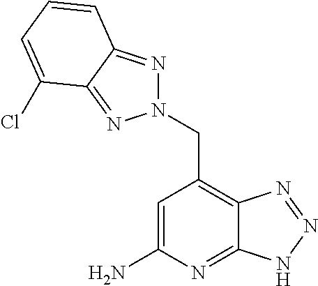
C1=C(N)N=C2C(=C1CN1N=C3C(=N1)C(Cl)=CC=C3)N=NN2
